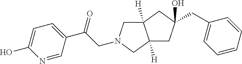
C12([H])CN(CC(C3=CC=C(O)N=C3)=O)CC1([H])CC(CC1=CC=CC=C1)(O)C2
